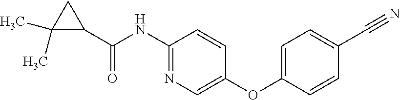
C1(NC(C2CC2(C)C)=O)=NC=C(OC2=CC=C(C#N)C=C2)C=C1
